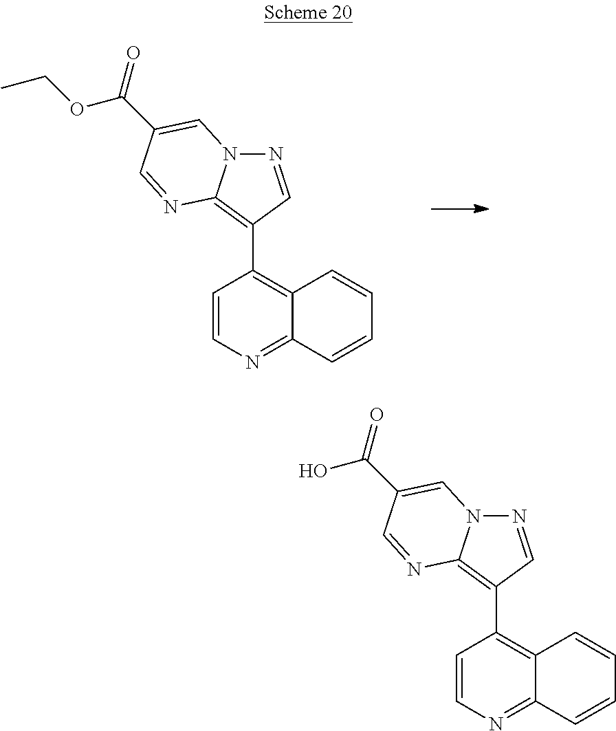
C1=CN=C2C(=C1C1=C3N(N=C1)C=C(C(=O)OCC)C=N3)C=CC=C2.C1=CN=C2C(=C1C1=C3N(N=C1)C=C(C(=O)O)C=N3)C=CC=C2
